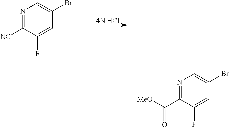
[4N HCl].N1=C([NC])C(F)=CC(Br)=C1.N1=C(C([MeO])=O)C(F)=CC(Br)=C1
